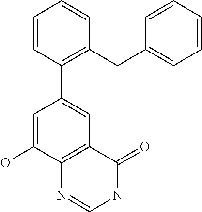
C1=CC(C2=CC3=C(C(O)=C2)N=CNC3=O)=C(CC2=CC=CC=C2)C=C1
